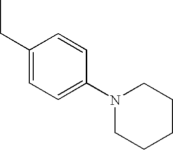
C1(CC)=CC=C(N2CCCCC2)C=C1
